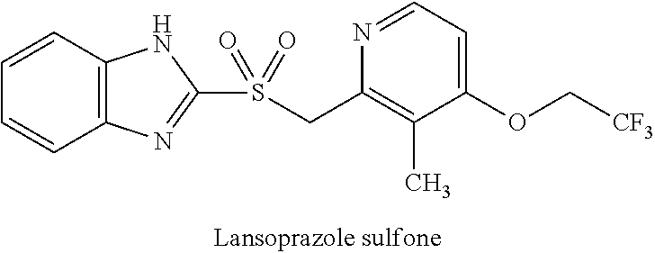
C12=C(C=CC=C1)NC(S(=O)(CC1=C(C)C(OC[CF3])=CC=N1)=O)=N2
